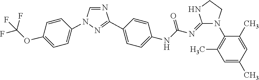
C1=NC(C2=CC=C(NC(N=C3NCCN3C3=C(C)C=C(C)C=C3C)=O)C=C2)=NN1C1=CC=C(OC(F)(F)F)C=C1
